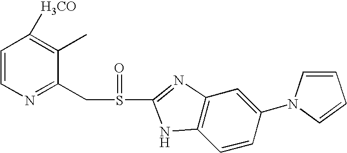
C1=CN=C(CS(=O)C2=NC3=C(C=CC(N4C=CC=C4)=C3)N2)C(C)=C1[H3CO]
